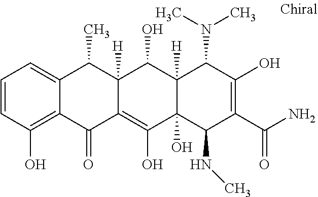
C12([H])C(O)(C(NC)C(C(N)=O)=C(O)C1N(C)C)C(O)=C1C([H])(C2O)C(C)C2=CC=CC(O)=C2C1=O
